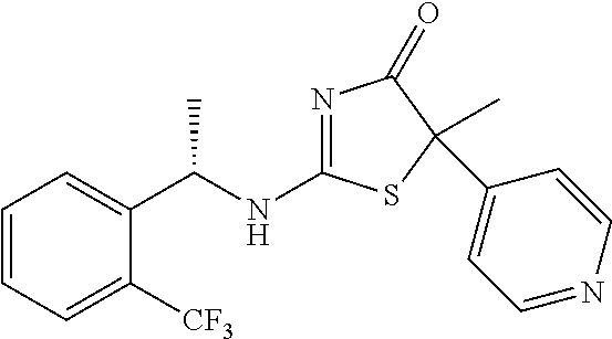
C1=CC=C([CF3])C(C(NC2=NC(=O)C(C3=CC=NC=C3)(C)S2)C)=C1
